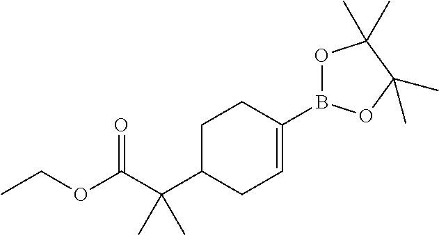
C(OC(C(C1CC=C(B2OC(C)(C)C(C)(C)O2)CC1)(C)C)=O)C
